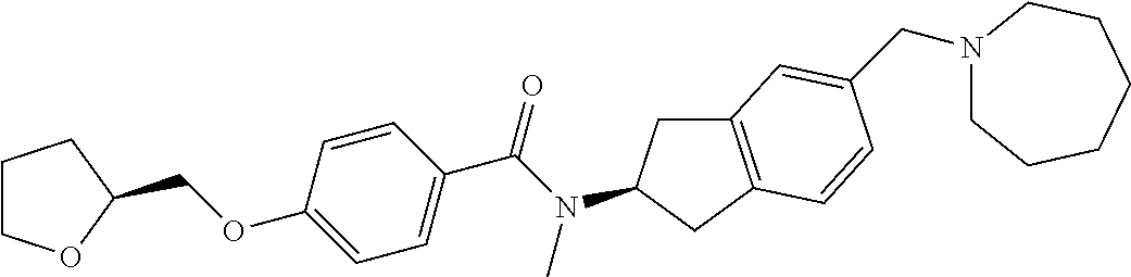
C1COC(COC2=CC=C(C(N(C)C3CC4=C(C3)C=CC(CN3CCCCCC3)=C4)=O)C=C2)C1
